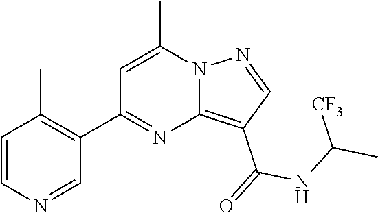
C12=C(C(=O)NC(C)[CF3])C=NN1C(C)=CC(C1=C(C)C=CN=C1)=N2
